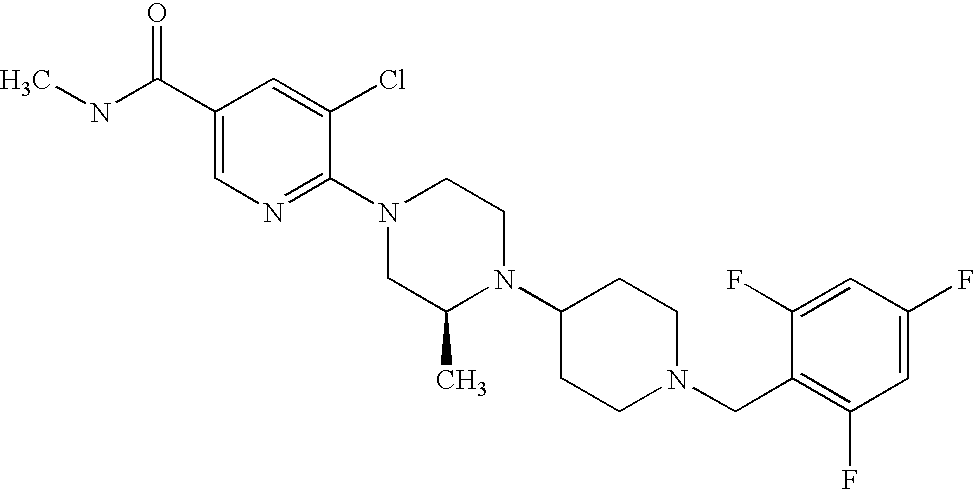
C1(F)=CC(F)=C(CN2CCC(N3C(C)CN(C4=NC=C(C(NC)=O)C=C4Cl)CC3)CC2)C(F)=C1
